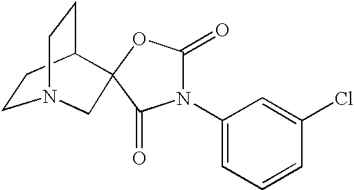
C1CC2CCN1CC21OC(=O)N(C2=CC=CC(Cl)=C2)C1=O
